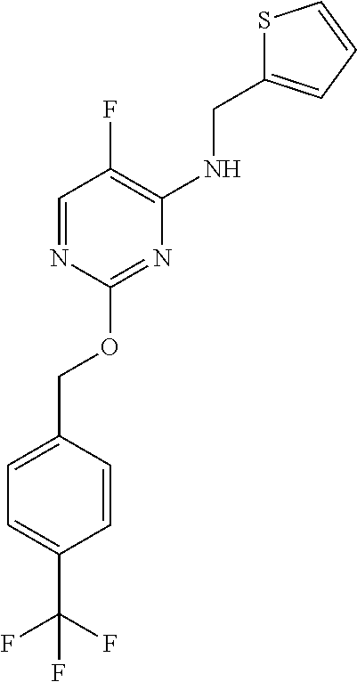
C1=C(COC2=NC(NCC3=CC=CS3)=C(F)C=N2)C=CC(C(F)(F)F)=C1
